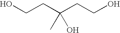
C(CC(CCO)(O)C)O
